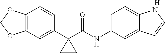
C1(C2(C(NC3=CC=C4C(=C3)C=CN4)=O)CC2)=CC2=C(C=C1)OCO2.[H]
